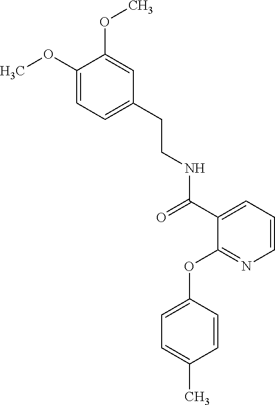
C1=C(CCNC(C2=CC=CN=C2OC2=CC=C(C)C=C2)=O)C=C(OC)C(OC)=C1
